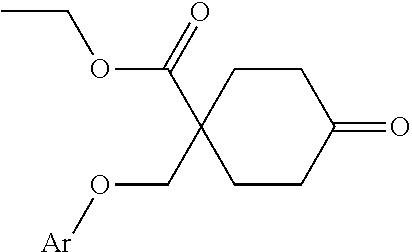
[Ar]OCC1(C(=O)OCC)CCC(=O)CC1
